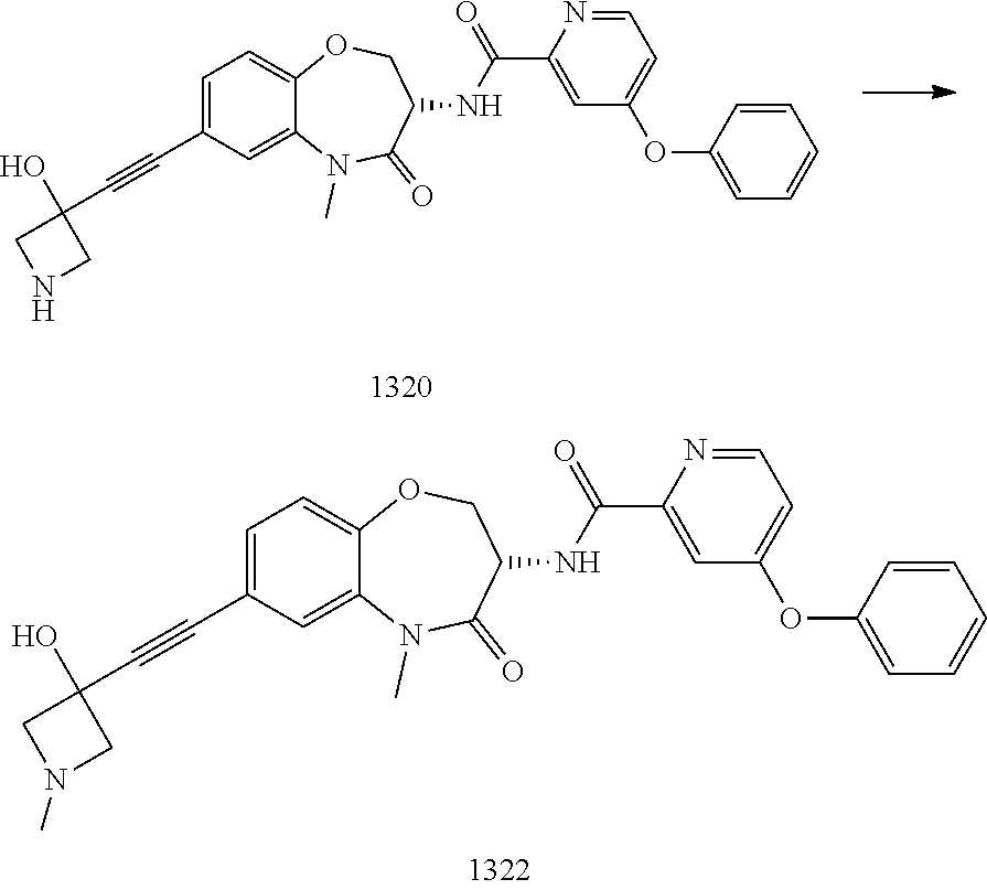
C1=C(C#CC2(O)CNC2)C=C2C(=C1)OCC(NC(=O)C1=CC(OC3=CC=CC=C3)=CC=N1)C(=O)N2C.C1=C(C#CC2(O)CN(C)C2)C=C2C(=C1)OCC(NC(=O)C1=CC(OC3=CC=CC=C3)=CC=N1)C(=O)N2C
